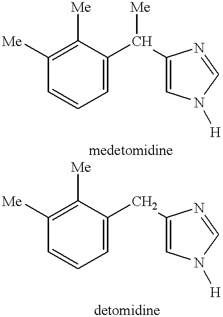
C1([Me])=C([Me])C=CC=C1C(C1=CN([H])C=N1)[Me].C1([Me])=C([Me])C=CC=C1CC1=CN([H])C=N1
